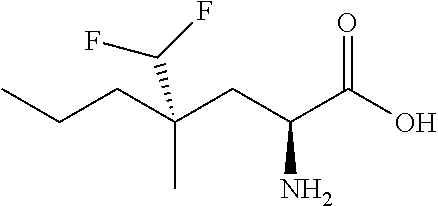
OC(C(CC(CCC)(C)C(F)F)N)=O
